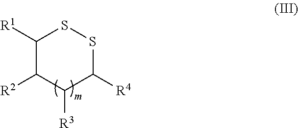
C1([R1])C([R2])C([R3])C([R4])SS1
